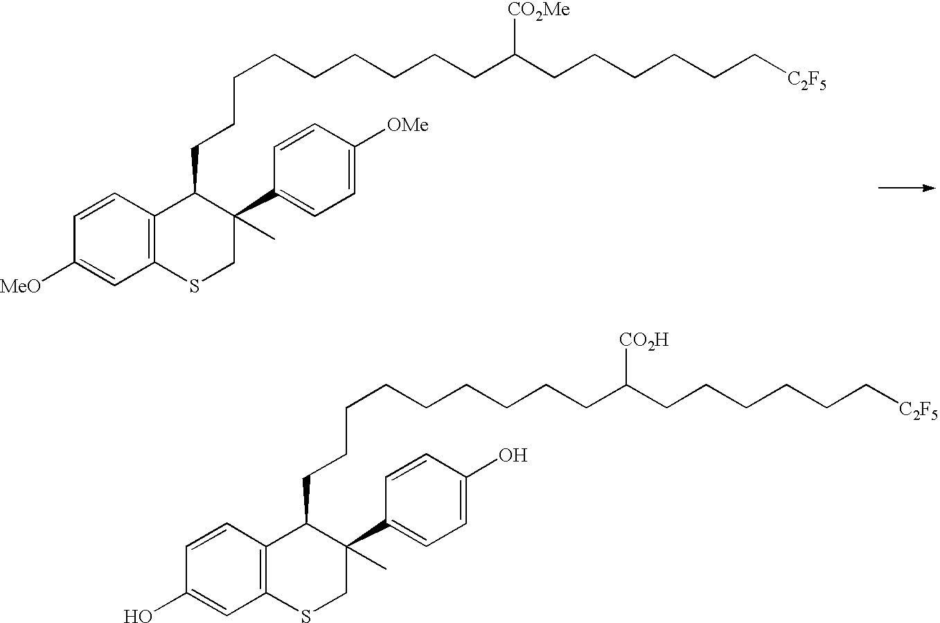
C12=C(C=CC(O)=C1)C(CCCCCCCCCC(CCCCCC[C2F5])[CO2H])C(C1=CC=C(O)C=C1)(C)CS2.C12=C(C=CC([MeO])=C1)C(CCCCCCCCCC(CCCCCC[C2F5])[CO2Me])C(C1=CC=C([OMe])C=C1)(C)CS2
